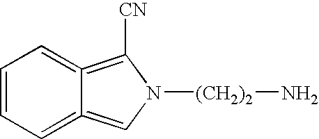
C1=CC=C2=CN([(CH2)2]N)C([CN])=C2=C1
